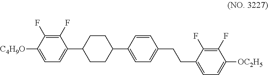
C1=C([C4H9O])C(F)=C(F)C(C2CCC(C3=CC=C(CCC4=CC=C([OC2H5])C(F)=C4F)C=C3)CC2)=C1
